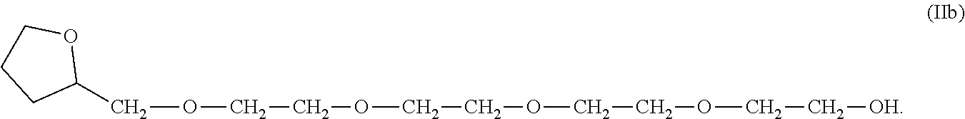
C1(COCCOCCOCCOCC[OH])OCCC1
